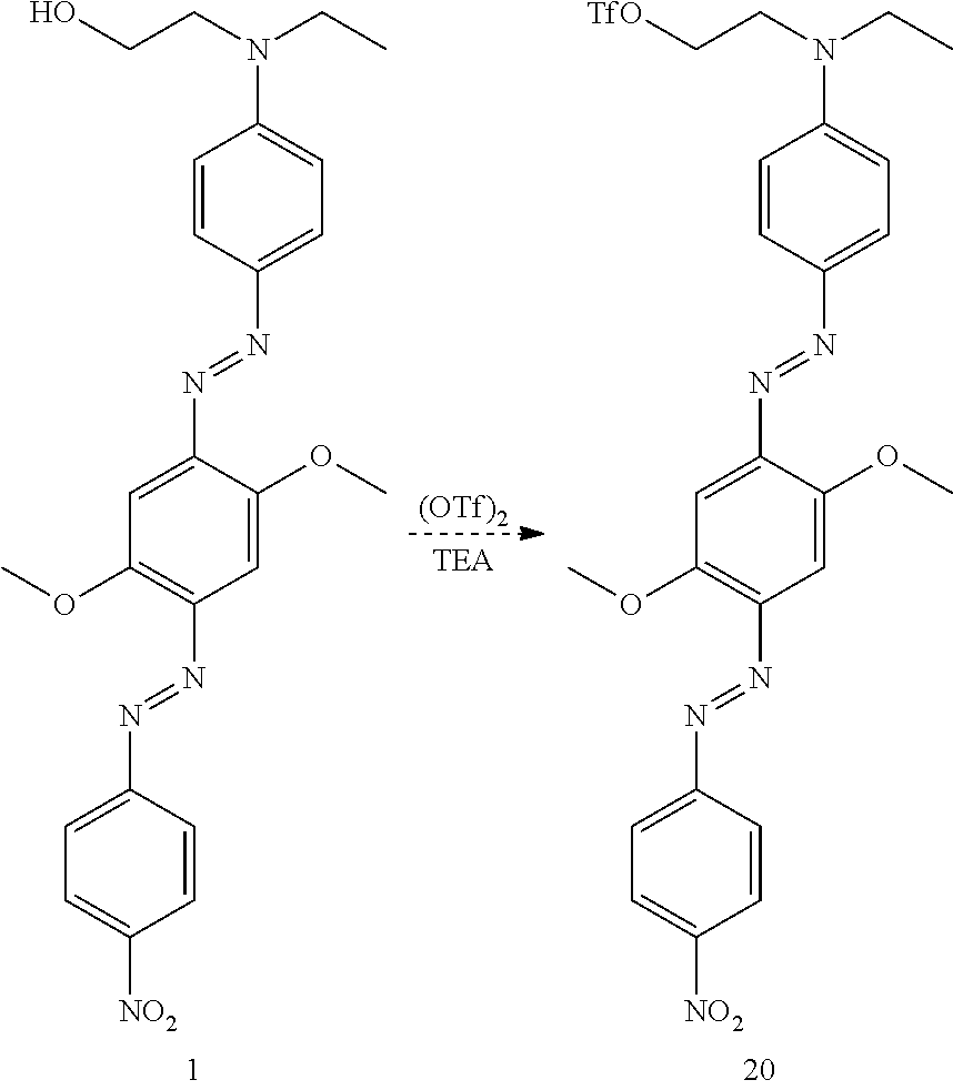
C1=CC(N=NC2=CC(OC)=C(N=NC3=CC=C([NO2])C=C3)C=C2OC)=CC=C1N(CC)CCO.[(OTf)2].C1=CC(N=NC2=CC(OC)=C(N=NC3=CC=C([NO2])C=C3)C=C2OC)=CC=C1N(CC)CC[TfO]
